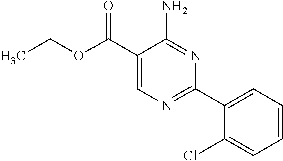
NC1=NC(C2=CC=CC=C2Cl)=NC=C1C(OCC)=O
